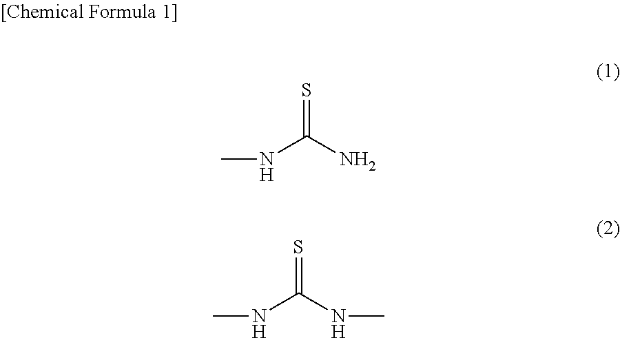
CNC(N)=S.CNC(NC)=S
